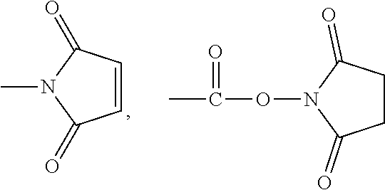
C1=CC(=O)N(C)C1=O.C1C(=O)N(OC(C)=O)C(=O)C1
